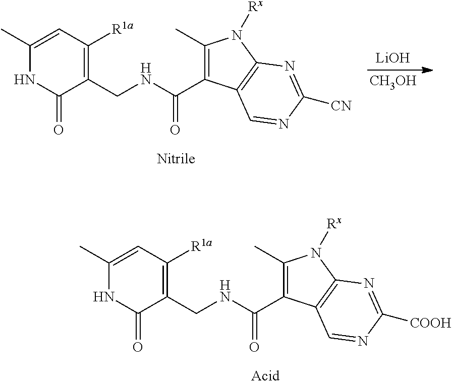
C1(CNC(=O)C2=C(C)N([Rx])C3=C2C=NC([CN])=N3)=C([R1a])C=C(C)NC1=O.[LiOH].[CH3OH].C1(CNC(=O)C2=C(C)N([Rx])C3=C2C=NC([COOH])=N3)=C([R1a])C=C(C)NC1=O
